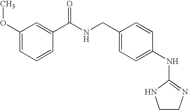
C1(OC)=CC=CC(C(NCC2=CC=C(NC3=NCCN3)C=C2)=O)=C1
